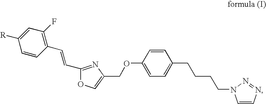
C1(C=CC2=C(F)C=C([R])C=C2)=NC(COC2=CC=C(CCCCN3C=CN=N3)C=C2)=CO1
